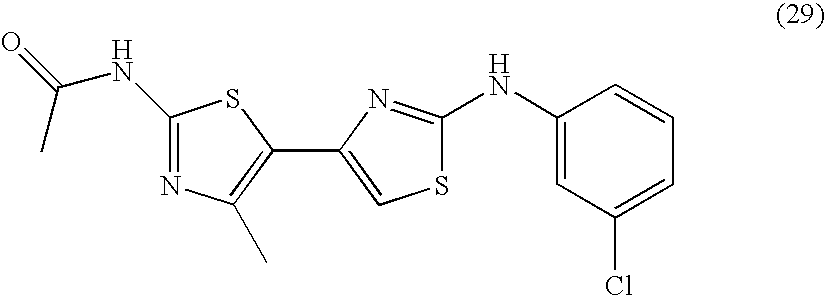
C1(NC(C)=O)=NC(C)=C(C2=CSC(NC3=CC(Cl)=CC=C3)=N2)S1
